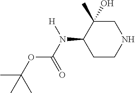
C1C(O)(C)C(N(C(=O)OC(C)(C)C)[H])CCN1
